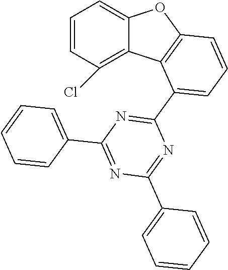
C1=CC(Cl)=C2C(=C1)OC1=C2C(C2=NC(C3=CC=CC=C3)=NC(C3=CC=CC=C3)=N2)=CC=C1
